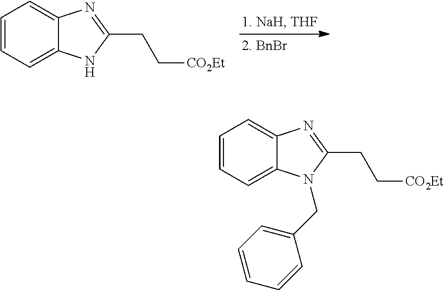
C1=CC=C2C(=C1)N=C(CC[CO2Et])N2.C1=CC=C2C(=C1)N=C(CC[CO2Et])N2CC1=CC=CC=C1
